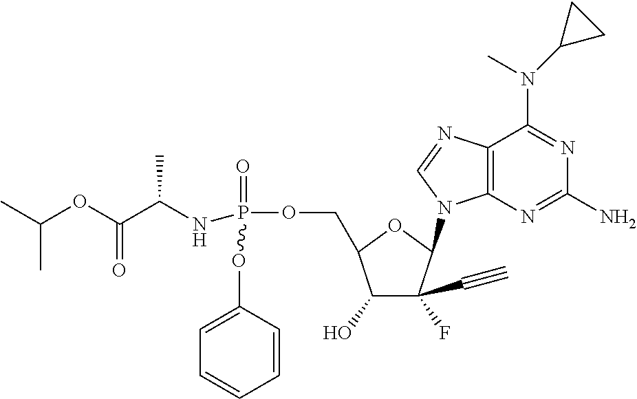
C12=C(N=C(N)N=C1N(C)C1CC1)N(C1C(F)(C#C)C(O)C(COP(=O)(NC(C(OC(C)C)=O)C)OC3=CC=CC=C3)O1)C=N2
